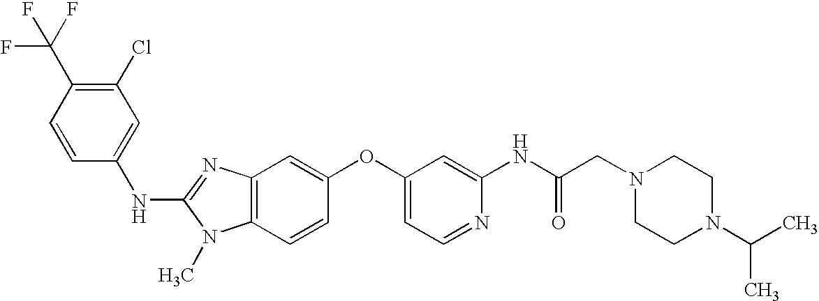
C1(Cl)=C(C(F)(F)F)C=CC(NC2=NC3=C(N2C)C=CC(OC2=CC=NC(NC(CN4CCN(C(C)C)CC4)=O)=C2)=C3)=C1
